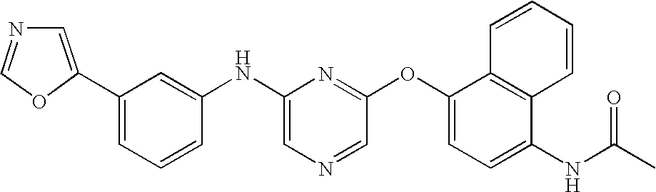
C1(C2=CN=CO2)=CC=CC(NC2=CN=CC(OC3=CC=C(NC(C)=O)C4=C3C=CC=C4)=N2)=C1
